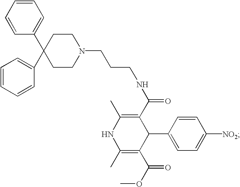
C1=CC(C2(C3=CC=CC=C3)CCN(CCCNC(C3=C(C)NC(C)=C(C(=O)OC)C3C3=CC=C([NO2])C=C3)=O)CC2)=CC=C1
